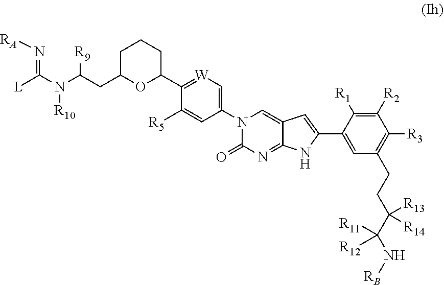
[L]C(N(C(CC1OC(C2=[W]C=C(N3C(=O)N=C4C(=C3)C=C(C3=CC(CCC(C(N[RB])([R11])[R12])([R13])[R14])=C([R3])C([R2])=C3[R1])N4)C=C2[R5])CCC1)[R9])[R10])=N[RA]
